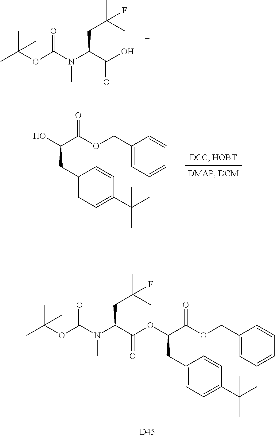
CC(OC(N(C(C(O)=O)CC(C)(C)F)C)=O)(C)C.C1(CC(O)C(OCC2=CC=CC=C2)=O)=CC=C(C(C)(C)C)C=C1.[D45].C1(CC(C(OCC2=CC=CC=C2)=O)OC(C(N(C(OC(C)(C)C)=O)C)CC(C)(C)F)=O)=CC=C(C(C)(C)C)C=C1
